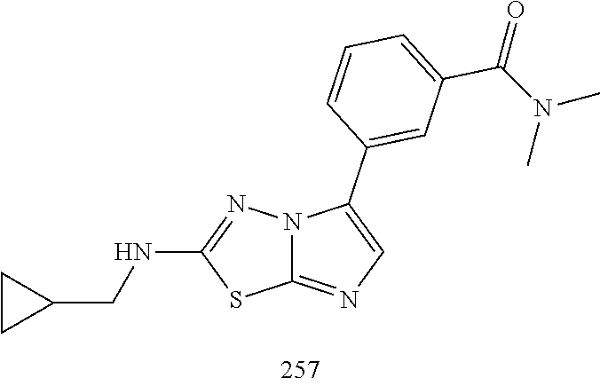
C(C1CC1)NC1=NN2C(=NC=C2C2=CC(C(=O)N(C)C)=CC=C2)S1
